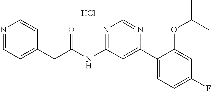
C1(CC(NC2=NC=NC(C3=CC=C(F)C=C3OC(C)C)=C2)=O)=CC=NC=C1.Cl
